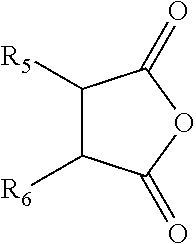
C1([R5])C([R6])C(=O)OC1=O
